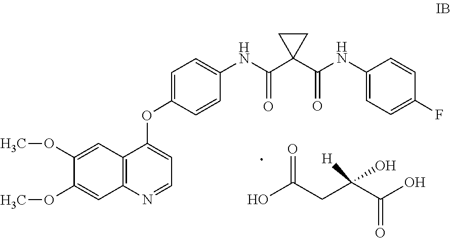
OC(CC(C(O)=O)([H])O)=O.O(C1=CC2=C(C=C1OC)N=CC=C2OC1=CC=C(NC(C2(C(=O)NC3=CC=C(F)C=C3)CC2)=O)C=C1)C
